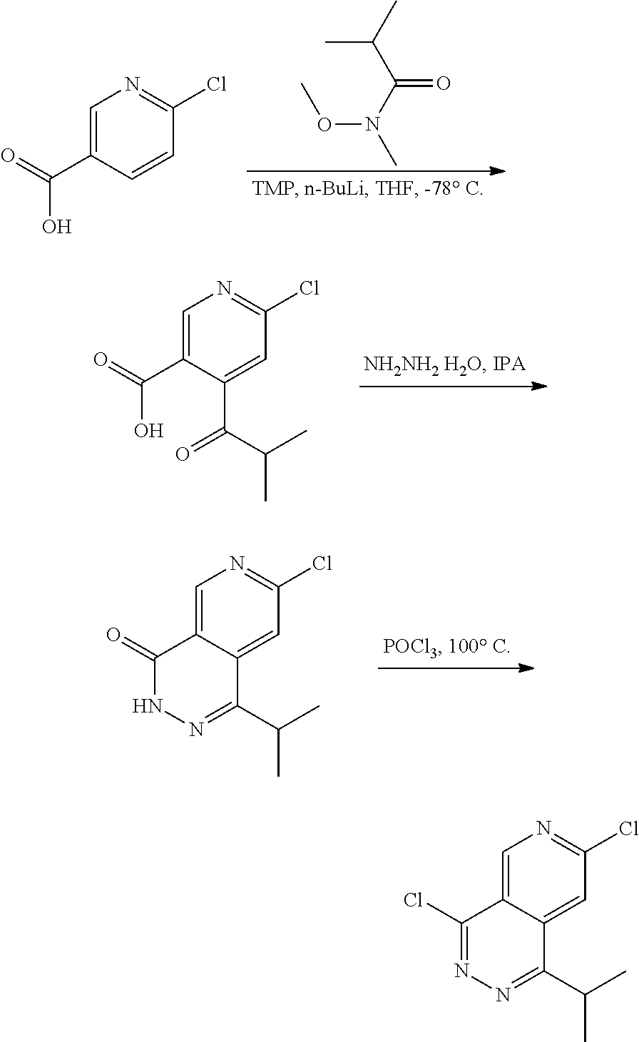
C1=C(C(O)=O)C=CC(Cl)=N1.C(C)(C(N(OC)C)=O)C.C1=C(C(O)=O)C(C(=O)C(C)C)=CC(Cl)=N1.C1=C2C(=CC(Cl)=N1)C(C(C)C)=NNC2=O.C1=C2C(=CC(Cl)=N1)C(C(C)C)=NN=C2Cl
